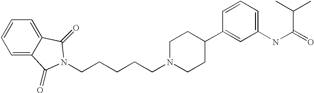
C1=C2C(=CC=C1)C(=O)N(CCCCCN1CCC(C3=CC(NC(=O)C(C)C)=CC=C3)CC1)C2=O
